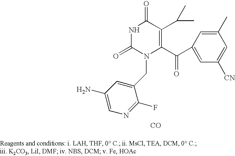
N1C(=O)N(CC2=CC(N)=CN=C2F)C(C(=O)C2=CC([CN])=CC(C)=C2)=C(C(C)C)C1=O.[CO]
